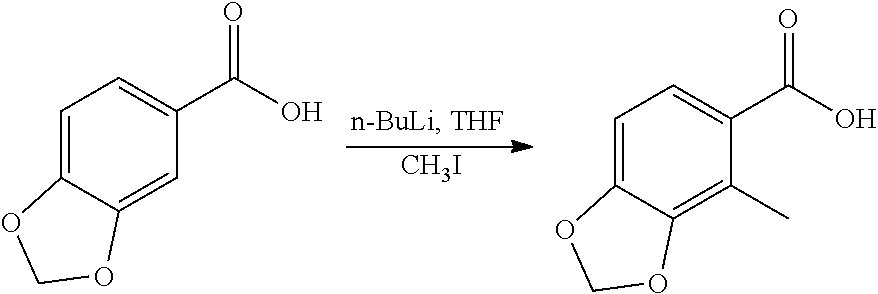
C1=C2C(=CC(C(O)=O)=C1)OCO2.[CH3I].C1=C2C(=C(C)C(C(O)=O)=C1)OCO2
